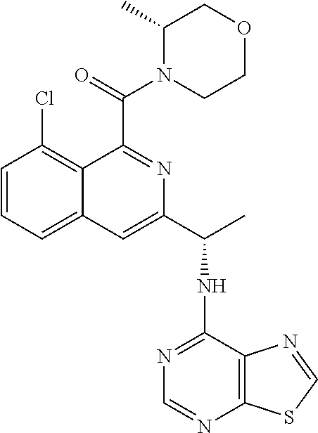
C1=CC=C2C(=C1Cl)C(C(=O)N1CCOCC1C)=NC(C(C)NC1=NC=NC3=C1N=CS3)=C2
